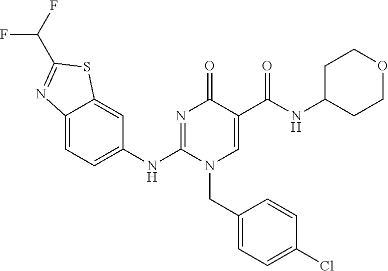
C12=CC=C(NC3=NC(=O)C(C(NC4CCOCC4)=O)=CN3CC3=CC=C(Cl)C=C3)C=C1SC(C(F)F)=N2
